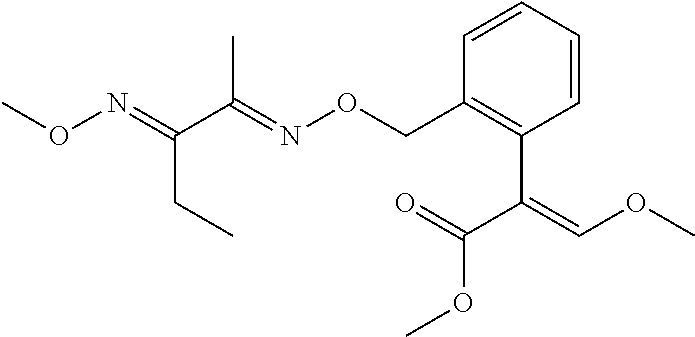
C1=CC=CC(C(=COC)C(=O)OC)=C1CON=C(C(=NOC)CC)C
